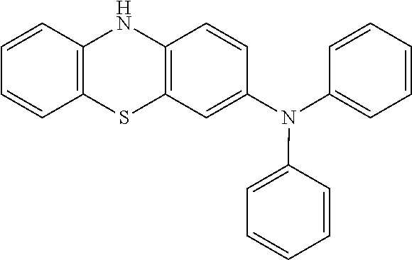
C1=CC2=C(C=C1)SC1=C(N2)C=CC(N(C2=CC=CC=C2)C2=CC=CC=C2)=C1
